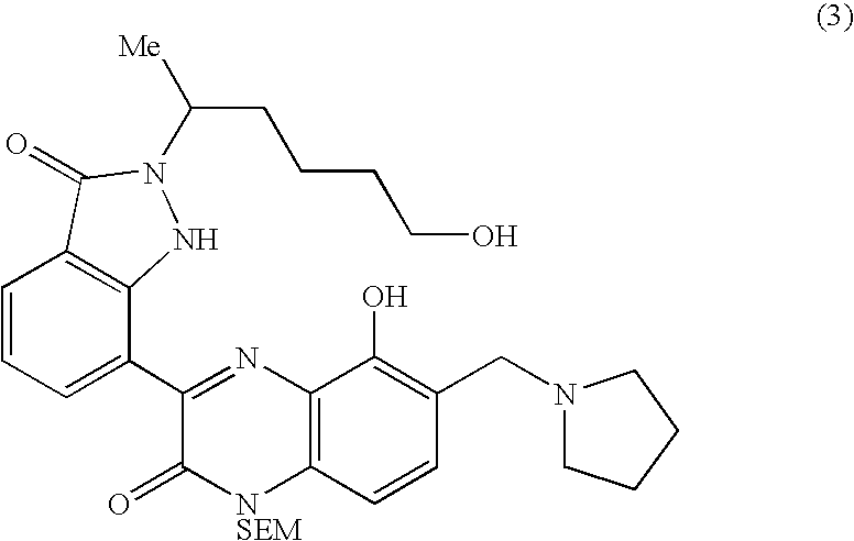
C1=CC=C(C2=NC3=C([NSEM]C2=O)C=CC(CN2CCCC2)=C3O)C2=C1C(=O)N(C(CCCCO)[Me])N2
